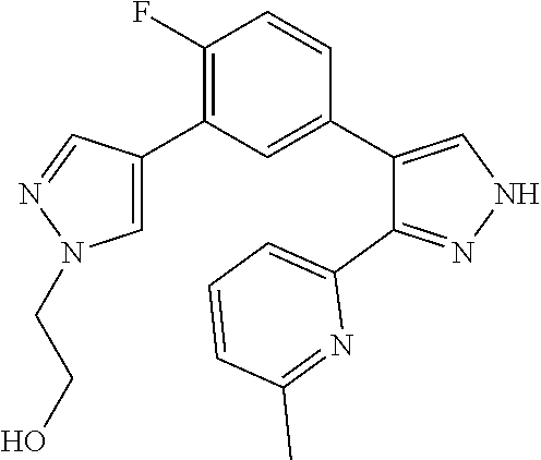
C1(F)=C(C2=CN(CCO)N=C2)C=C(C2=CNN=C2C2=CC=CC(C)=N2)C=C1
